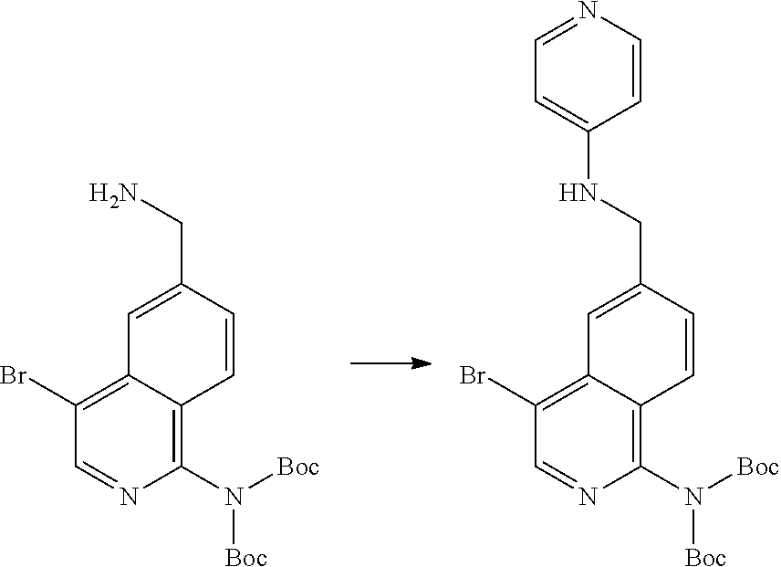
C1(Br)=C2C(=C(N([Boc])[Boc])N=C1)C=CC(CN)=C2.C1(Br)=C2C(=C(N([Boc])[Boc])N=C1)C=CC(CNC1=CC=NC=C1)=C2
